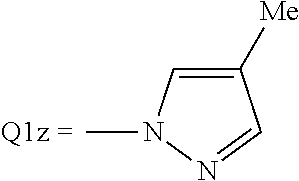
C1([Me])=CN(C)N=C1
